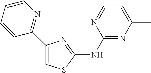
C1(NC2=NC(C3=NC=CC=C3)=CS2)=NC(C)=CC=N1
